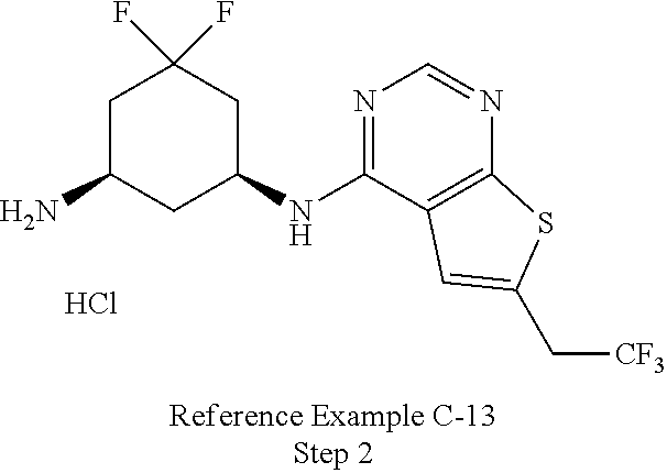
NC1CC(NC2=NC=NC3=C2C=C(C[CF3])S3)CC(F)(F)C1.Cl
